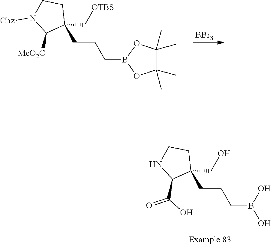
C(CCB1OC(C)(C)C(C)(C)O1)C1(C[OTBS])CCN([Cbz])C1[MeO2C].[BBr3].C(CCB(O)O)C1(CO)CCNC1C(O)=O
